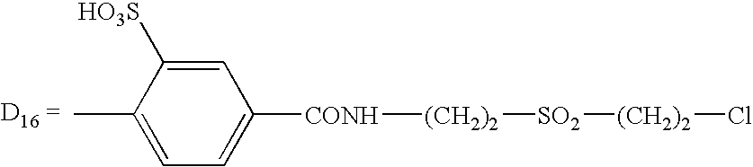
CC1=CC=C([CONH][(CH2)2][SO2][(CH2)2]Cl)C=C1[HO3S]
